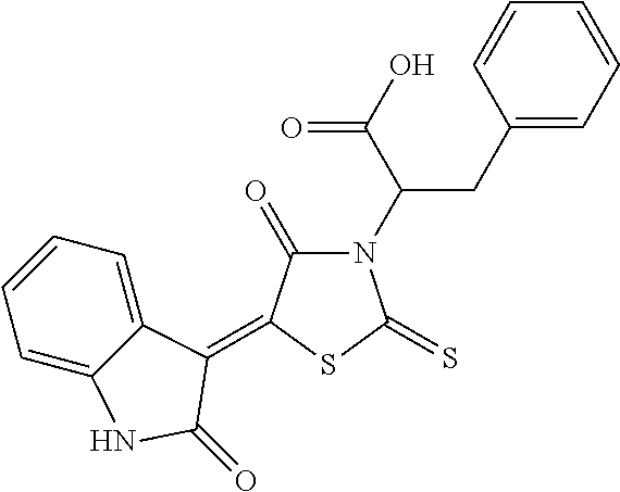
N1(C(CC2=CC=CC=C2)C(O)=O)C(=O)C(=C2C3=CC=CC=C3NC2=O)SC1=S
